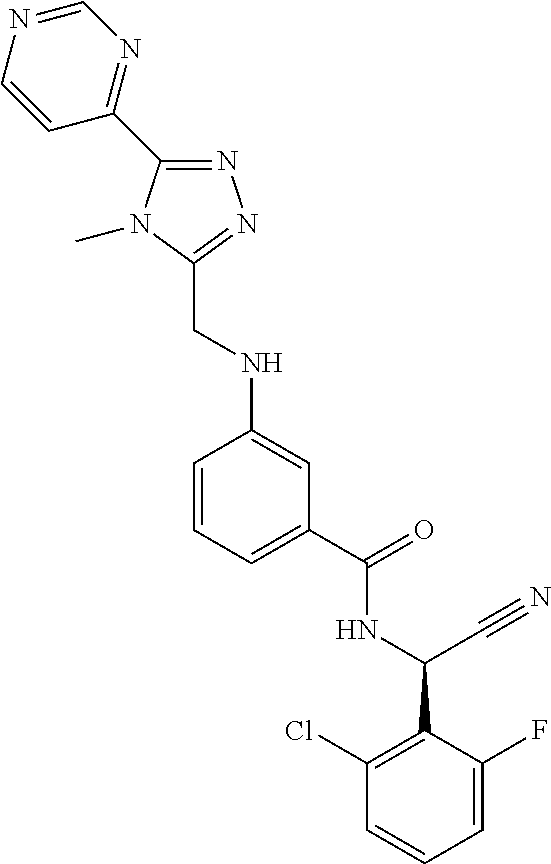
C1=C(F)C(C(NC(C2=CC=CC(NCC3=NN=C(C4=NC=NC=C4)N3C)=C2)=O)C#N)=C(Cl)C=C1
